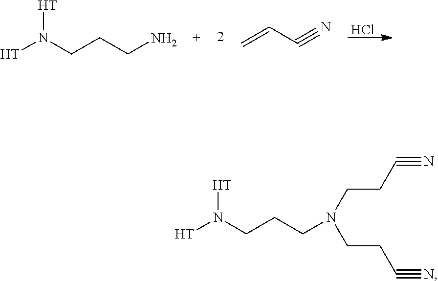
Cl.[H]N(CCCN)[H].C=CC#N.[H]N(CCCN(CCC#N)CCC#N)[H]
